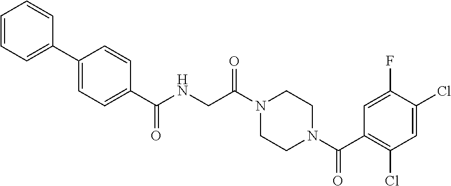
C1=CC=C(C2=CC=C(C(NCC(N3CCN(C(C4=C(Cl)C=C(Cl)C(F)=C4)=O)CC3)=O)=O)C=C2)C=C1
